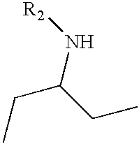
CCC(CC)N[R2]
